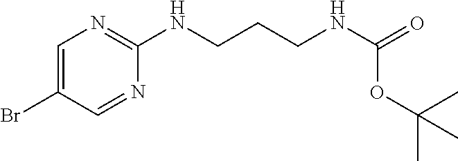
C1=C(Br)C=NC(NCCCNC(=O)OC(C)(C)C)=N1
